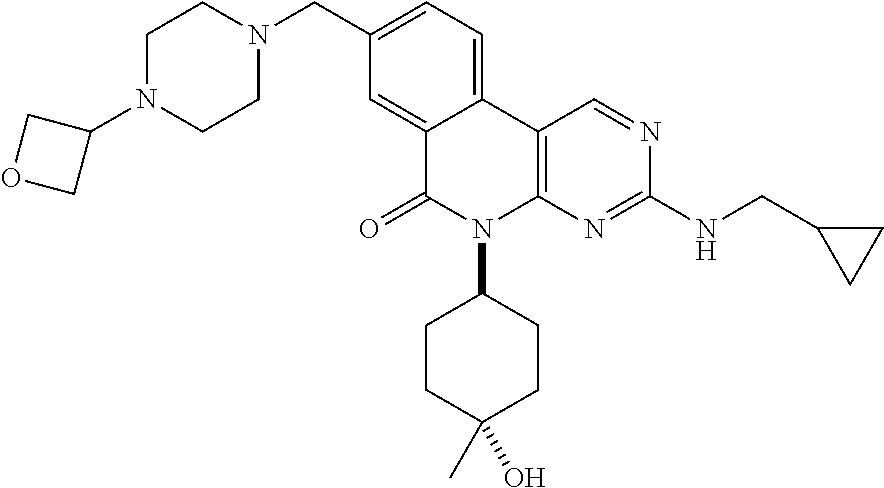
C1N(C2COC2)CCN(CC2=CC=C3C(=C2)C(=O)N(C2CCC(O)(C)CC2)C2=C3C=NC(NCC3CC3)=N2)C1
